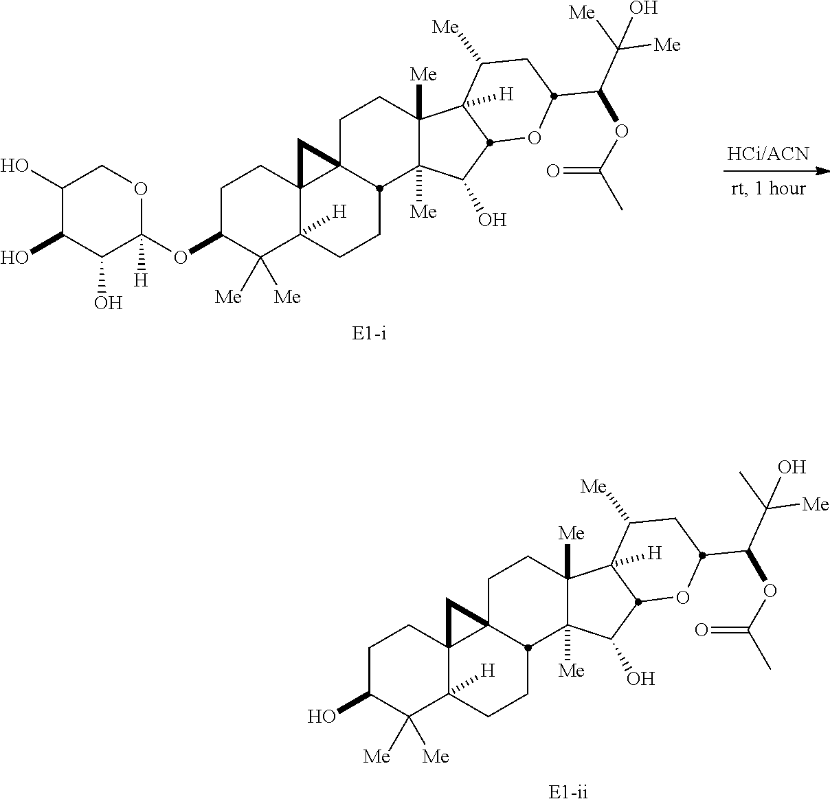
[E1-ii].OC1C([Me])([Me])C2([H])C3(CC1)C1(CCC4([Me])C([Me])(C(O)C5C4([H])C([Me])CC(C(C(C)([Me])O)OC(C)=O)O5)C1CC2)C3.C1(O)C(O)C(O)C([H])(OC2C([Me])([Me])C3([H])C4(CC2)C2(CCC5([Me])C([Me])(C(O)C6C5([H])C([Me])CC(C(C([Me])([Me])O)OC(C)=O)O6)C2CC3)C4)OC1.[E1-i]
